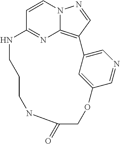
C1=CN2C3=C(C=N2)C2=CN=CC(=C2)OCC(=O)NCCCNC1=N3
